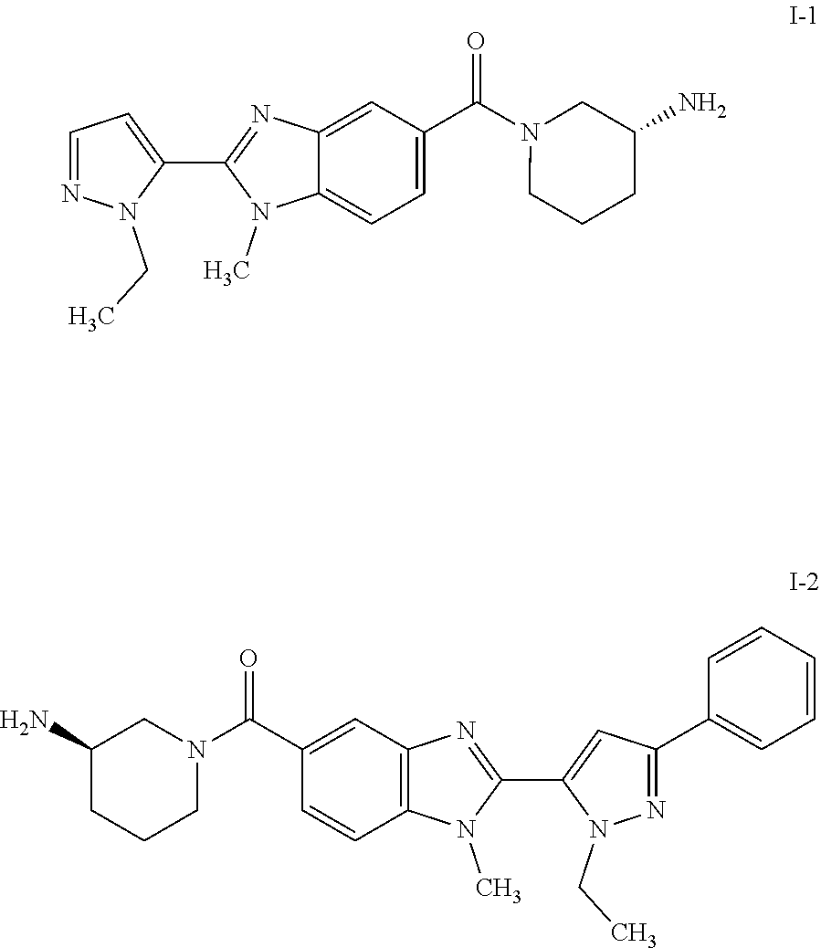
C1=NN(CC)C(C2=NC3=CC(C(N4CCCC(N)C4)=O)=CC=C3N2C)=C1.C1(N)CCCN(C(C2=CC3=C(C=C2)N(C)C(C2=CC(C4=CC=CC=C4)=NN2CC)=N3)=O)C1
